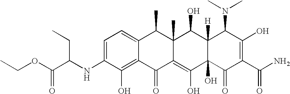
C(NC1=CC=C2C(=C1O)C(=O)C1=C(O)C3(O)C([H])(C(O)C1(C)C2C)C(N(C)C)C(O)=C(C(=O)N)C3=O)(C(OCC)=O)CC
